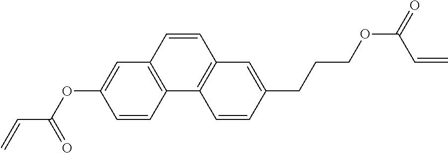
C1=CC2=C(C=C1OC(C=C)=O)C=CC1=C2C=CC(CCCOC(C=C)=O)=C1
